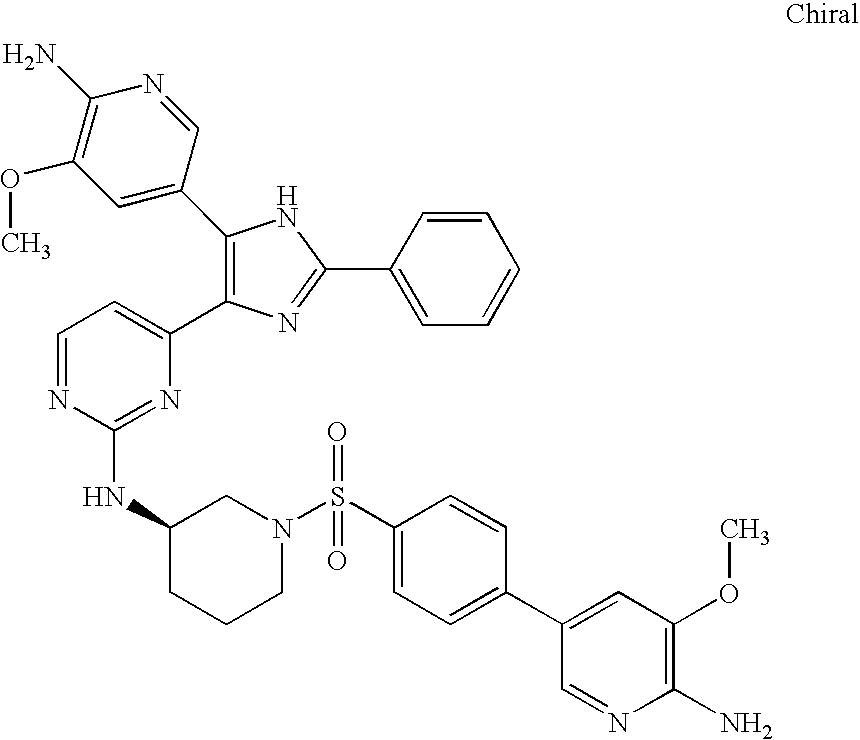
C1(C2=CC(OC)=C(N)N=C2)=C(C2=CC=NC(NC3CCCN(S(C4=CC=C(C5=CC(OC)=C(N)N=C5)C=C4)(=O)=O)C3)=N2)N=C(C2=CC=CC=C2)N1
